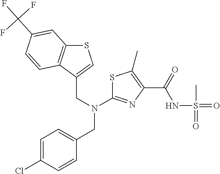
N(C1=NC(C(NS(=O)(C)=O)=O)=C(C)S1)(CC1=CC=C(Cl)C=C1)CC1=CSC2=C1C=CC(C(F)(F)F)=C2
